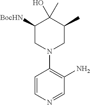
C1([BocHN])CN(C2=C(N)C=NC=C2)CC(C)C1(O)C
